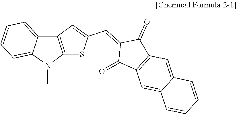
C12=C(N(C)C3=CC=CC=C13)SC(C=C1C(=O)C3=C(C1=O)C=C1C(=C3)C=CC=C1)=C2
